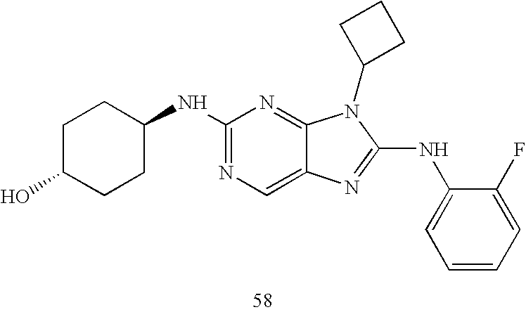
N(C1=NC=C2C(=N1)N(C1CCC1)C(NC1=CC=CC=C1F)=N2)C1CCC(O)CC1
